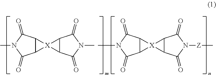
C12C(C(=O)N(C)C1=O)[X]21C2C1C(=O)N(C)C2=O.C12C(C(=O)N(C)C1=O)[X]21C2C1C(=O)N([Z]C)C2=O
